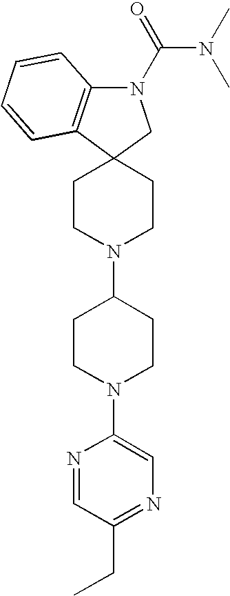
C12=C(N(C(N(C)C)=O)CC13CCN(C1CCN(C4=CN=C(CC)C=N4)CC1)CC3)C=CC=C2
